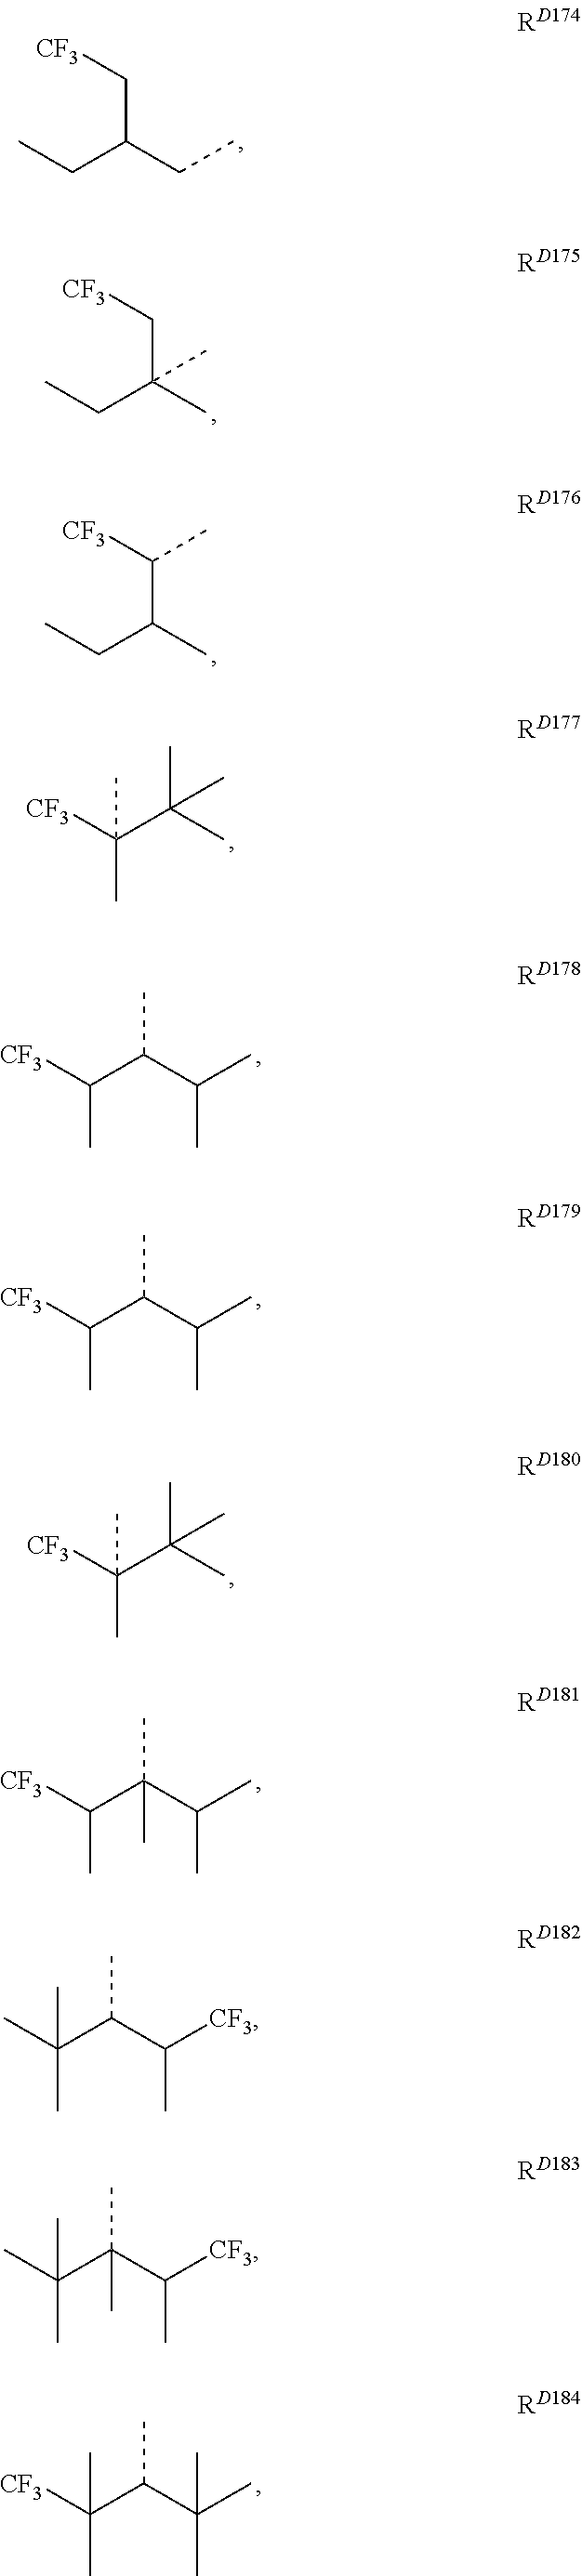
[CF3]CC(CC)CC.[CF3]CC(C)(CC)C.[CF3]C(C(C)CC)C.C(C)(C([CF3])(C)C)(C)C.C(C(C)C)(C([CF3])C)C.C(C(C)C)(C([CF3])C)C.[CF3]C(C(C)(C)C)(C)C.C(C(C)C)(C([CF3])C)(C)C.C(C(C)(C)C)(C([CF3])(C)C)C.C(C([CF3])C)(C(C)(C)C)C.C(C([CF3])C)(C(C)(C)C)(C)C
